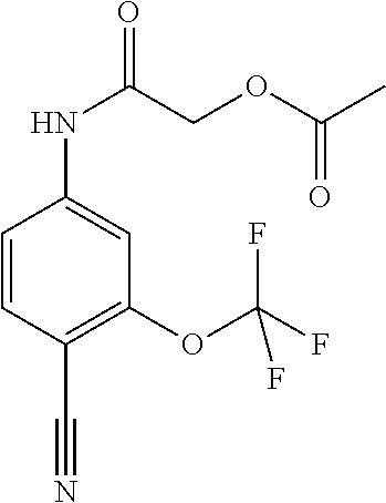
C1=CC(C#N)=C(OC(F)(F)F)C=C1NC(COC(C)=O)=O
